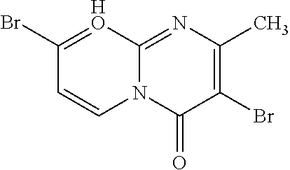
C1(Br)=[HO]C2=NC(C)=C(Br)C(=O)N2C=C1
